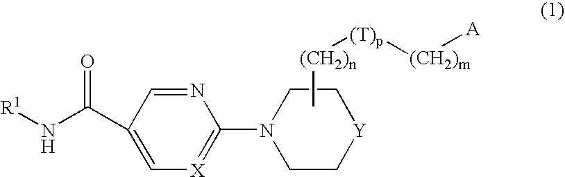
[R1]NC(C1=C[X]=C(N2CC[Y]CC2)N=C1)=O.C[(CH2)n][(T)p][(CH2)m][A]
